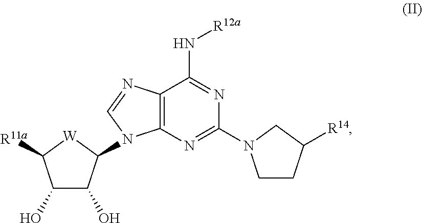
C1(O)C(O)C(N2C3=C(N=C2)C(N[R12a])=NC(N2CCC([R14])C2)=N3)[W]C1[R11a]
